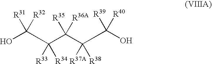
OC(C(C(C(C(O)([R40])[R39])([R37A])[R38])([R35])[R36A])([R33])[R34])([R32])[R31]
